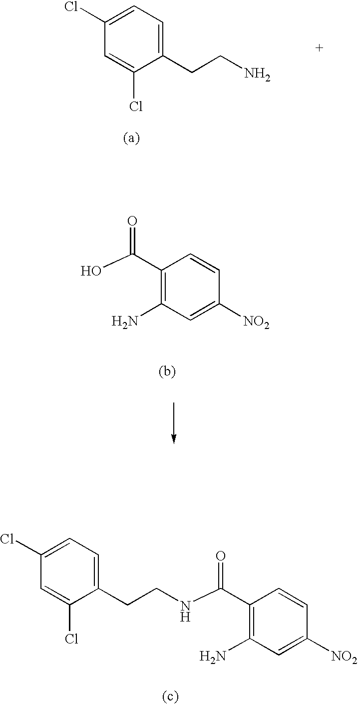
C1(Cl)=CC=C(CCN)C(Cl)=C1.C1(C(O)=O)=C(N)C=C([NO2])C=C1.C1(Cl)=CC=C(CCNC(C2=C(N)C=C([NO2])C=C2)=O)C(Cl)=C1
